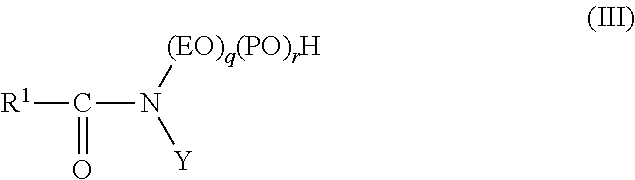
[R1]C(N([(EO)q(PO)rH])[Y])=O
